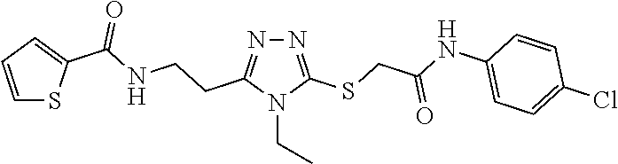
N1=C(SCC(NC2=CC=C(Cl)C=C2)=O)N(CC)C(CCNC(=O)C2=CC=CS2)=N1
